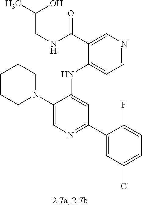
C1(NC2=CC(C3=CC(Cl)=CC=C3F)=NC=C2N2CCCCC2)=CC=NC=C1C(NCC(O)C)=O
